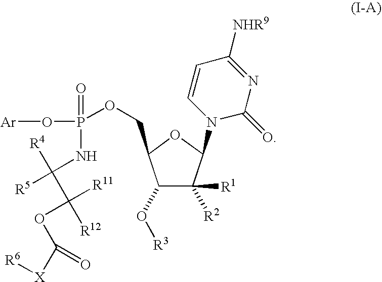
C1(O[R3])C([R1])([R2])C(N2C(=O)N=C([NHR9])C=C2)OC1COP(O[Ar])(=O)NC([R4])(C([R11])(OC([X][R6])=O)[R12])[R5]
